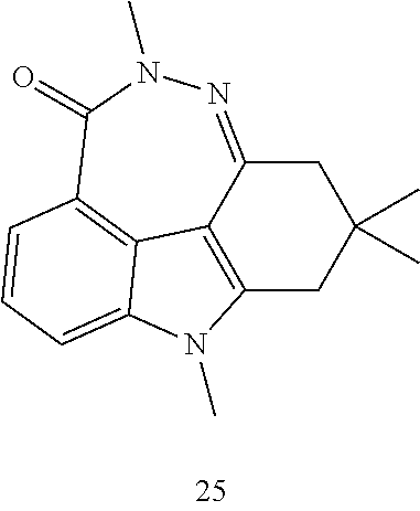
C12=C3C(=NN(C)C(=O)C4=C3C(=CC=C4)N1C)CC(C)(C)C2
